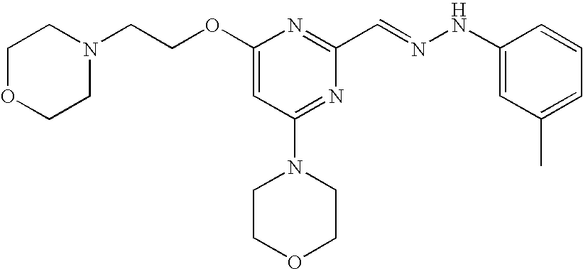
C(COC1=CC(N2CCOCC2)=NC(C=NNC2=CC(C)=CC=C2)=N1)N1CCOCC1
